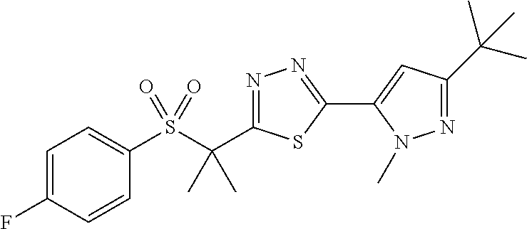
C1=C(F)C=CC(S(C(C2=NN=C(C3=CC(C(C)(C)C)=NN3C)S2)(C)C)(=O)=O)=C1
